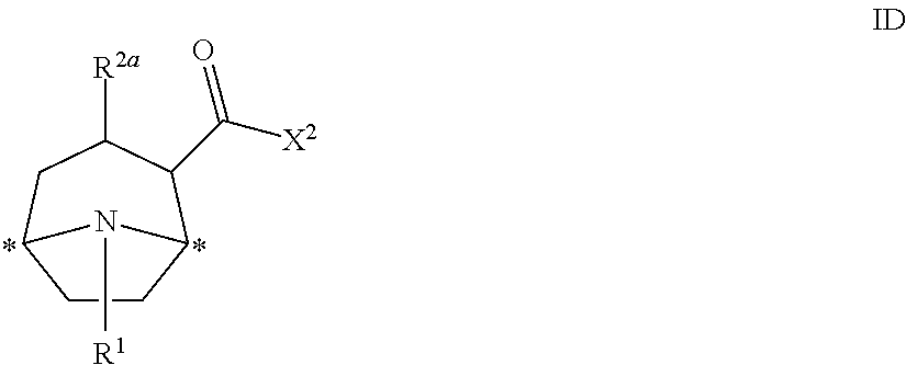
C1CC2C(C(=O)[X2])C([R2a])CC1N2[R1]
